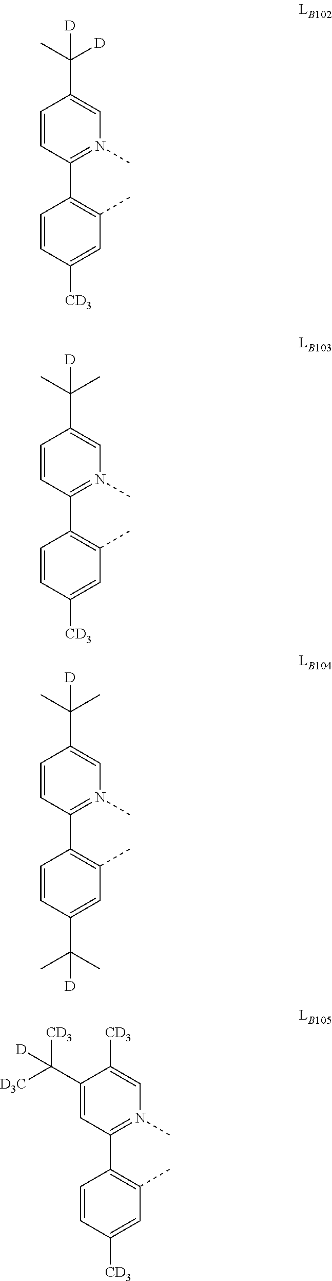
C1(C2=C(C)C=C([CD3])C=C2)=N(C)C=C(C(C)([D])[D])C=C1.C1(C2=C(C)C=C([CD3])C=C2)=N(C)C=C(C(C)(C)[D])C=C1.C1(C2=C(C)C=C(C(C)(C)[D])C=C2)=N(C)C=C(C(C)(C)[D])C=C1.C1(C2=C(C)C=C([CD3])C=C2)=N(C)C=C([CD3])C(C([D3C])([CD3])[D])=C1
